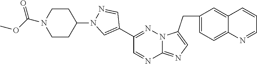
C1(C2=CN(C3CCN(C(OC)=O)CC3)N=C2)=NN2C(=NC=C2CC2=CC=C3C(=C2)C=CC=N3)N=C1
